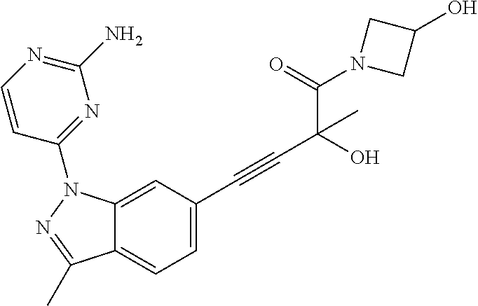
C12=CC(C#CC(C(N3CC(O)C3)=O)(C)O)=CC=C1C(C)=NN2C1=NC(N)=NC=C1
